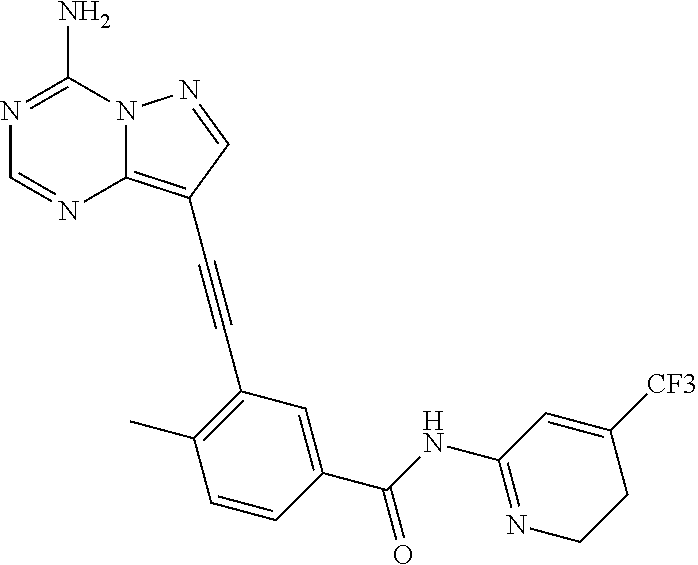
N1=C(N)N2C(=C(C#CC3=C(C)C=CC(C(NC4=NCCC([CF3])=C4)=O)=C3)C=N2)N=C1
